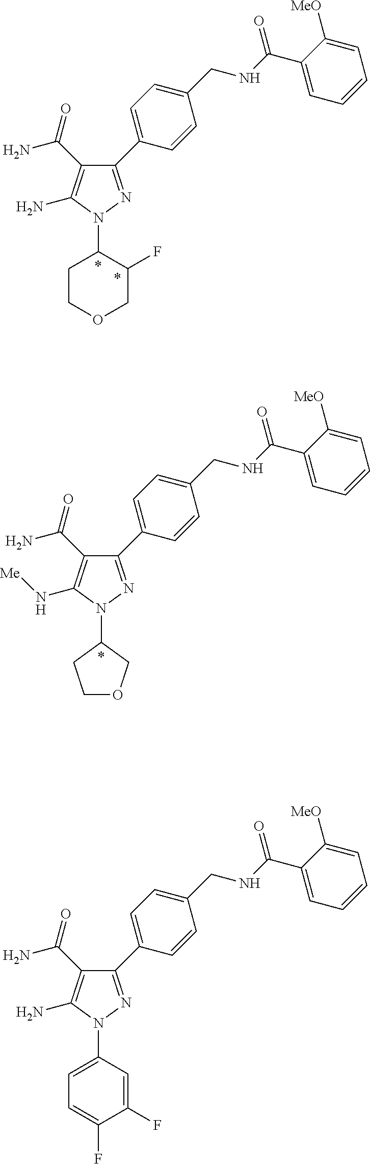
N1(C2=CC=C(F)C(F)=C2)N=C(C2=CC=C(CNC(C3=CC=CC=C3[MeO])=O)C=C2)C(C(N)=O)=C1N.N1(C2CCOCC2F)N=C(C2=CC=C(CNC(C3=CC=CC=C3[MeO])=O)C=C2)C(C(N)=O)=C1N.N1(C2CCOC2)N=C(C2=CC=C(CNC(C3=CC=CC=C3[MeO])=O)C=C2)C(C(N)=O)=C1N[Me]
